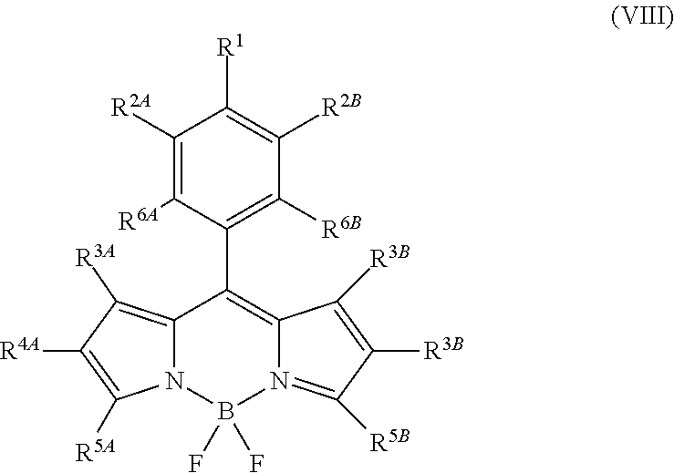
C12=C([R3A])C([R4A])=C([R5A])N1B(F)(F)N1=C([R5B])C([R3B])=C([R3B])C1=C2C1=C([R6B])C([R2B])=C([R1])C([R2A])=C1[R6A]
